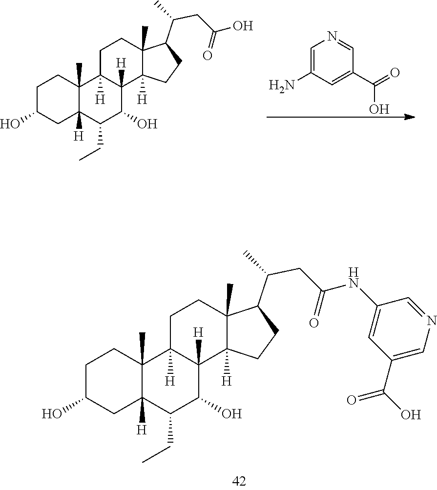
N(C(CC(C1C2(C)CCC3([H])C4(C)C([H])(C(CC)C(O)C3([H])C2([H])CC1)CC(O)CC4)C)=O)C1=CC(C(O)=O)=CN=C1.OC(CC(C1C2(C)CCC3([H])C4(C)C([H])(C(CC)C(O)C3([H])C2([H])CC1)CC(O)CC4)C)=O.C1=C(N)C=C(C(=O)O)C=N1
